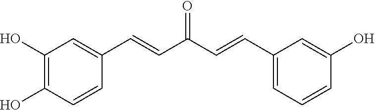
C1(O)=C(O)C=CC(C=CC(C=CC2=CC=CC(O)=C2)=O)=C1
